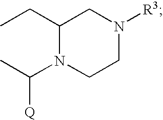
CCC1N(C(C)[Q])CCN([R3])C1
